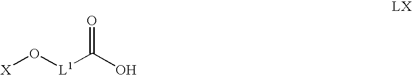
[X]O[L1]C(O)=O
